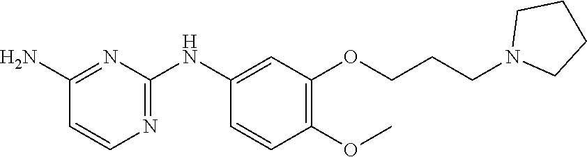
C1(N)=NC(NC2=CC(OCCCN3CCCC3)=C(OC)C=C2)=NC=C1
